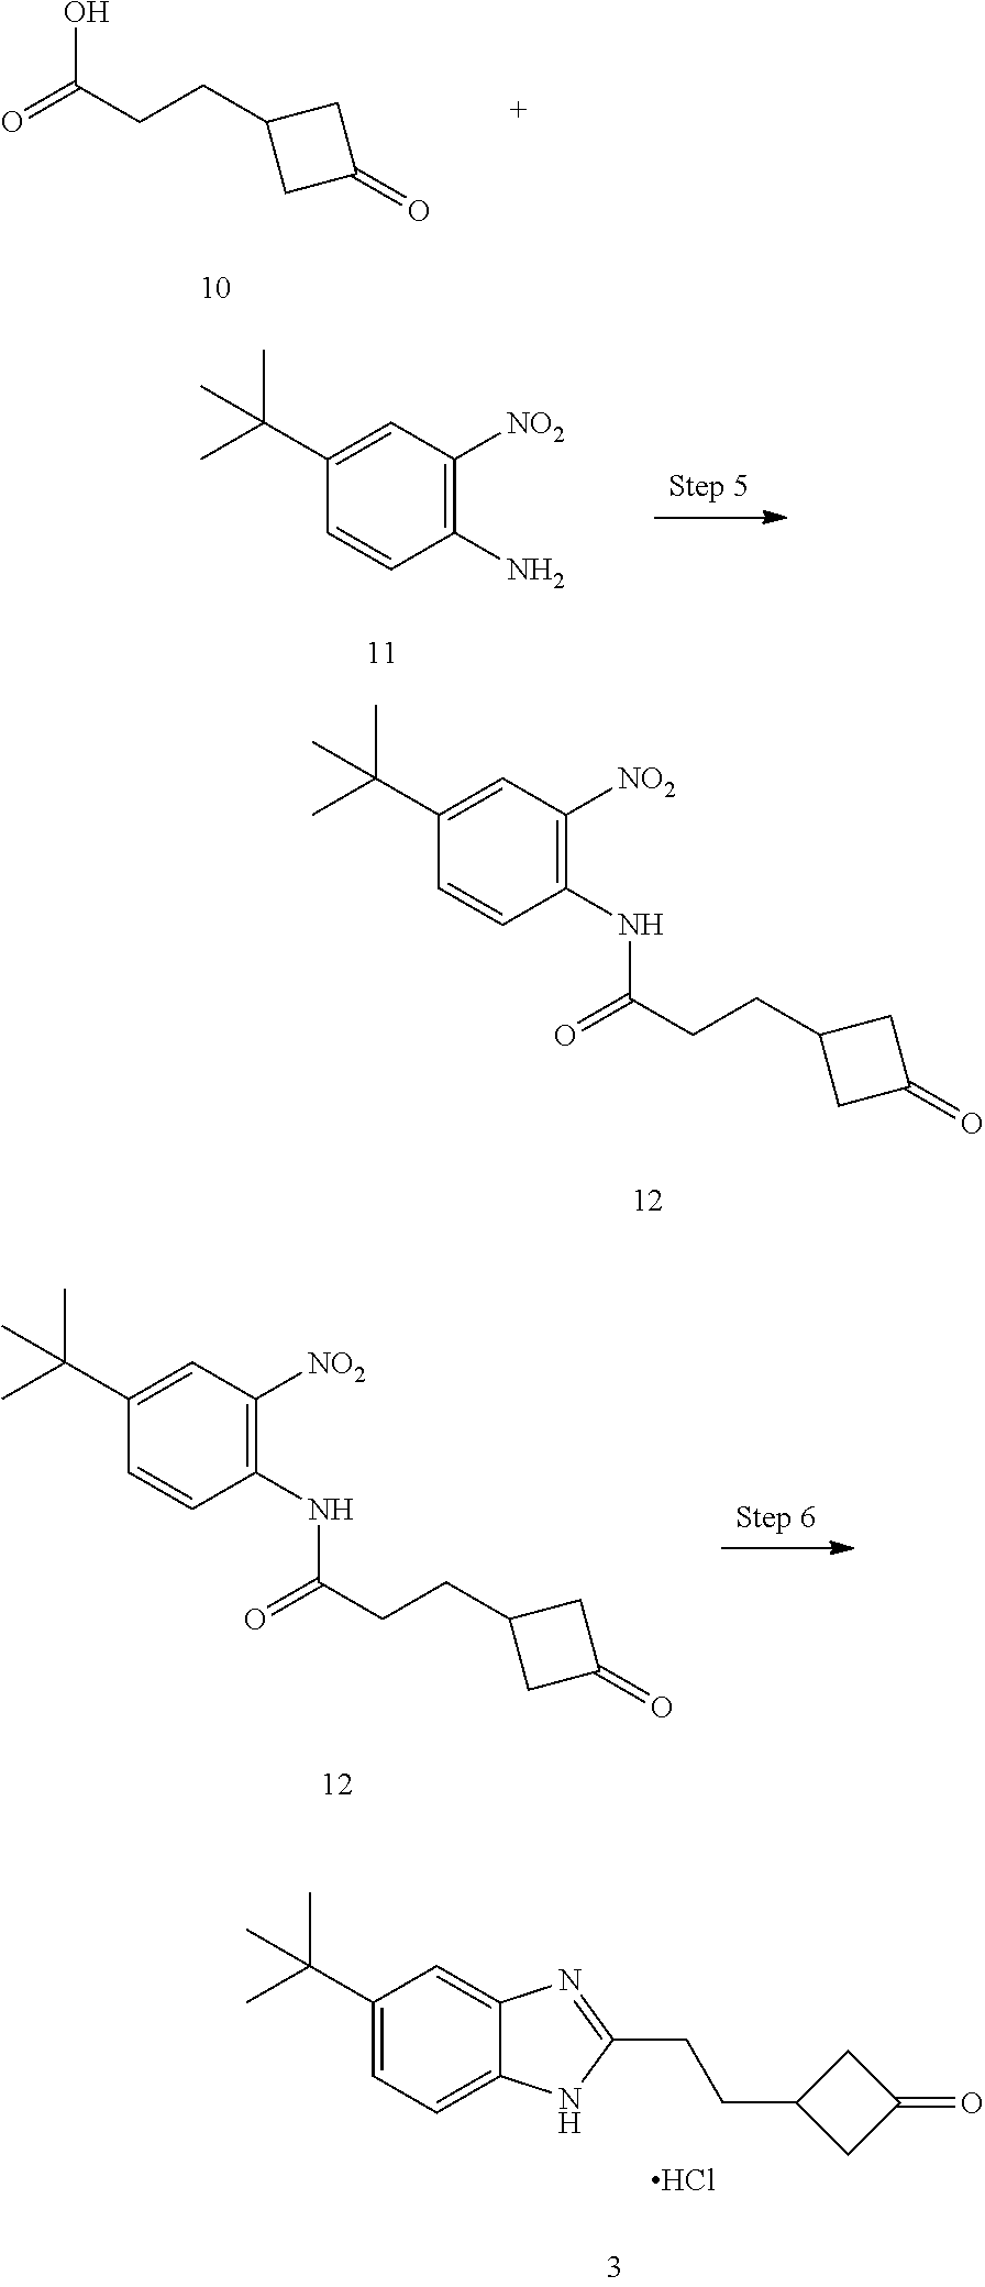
OC(CCC1CC(=O)C1)=O.C1(N)=C([NO2])C=C(C(C)(C)C)C=C1.C1(NC(CCC2CC(=O)C2)=O)=C([NO2])C=C(C(C)(C)C)C=C1.C1(NC(CCC2CC(=O)C2)=O)=C([NO2])C=C(C(C)(C)C)C=C1.C1(C(C)(C)C)=CC=C2C(=C1)N=C(CCC1CC(=O)C1)N2.Cl
